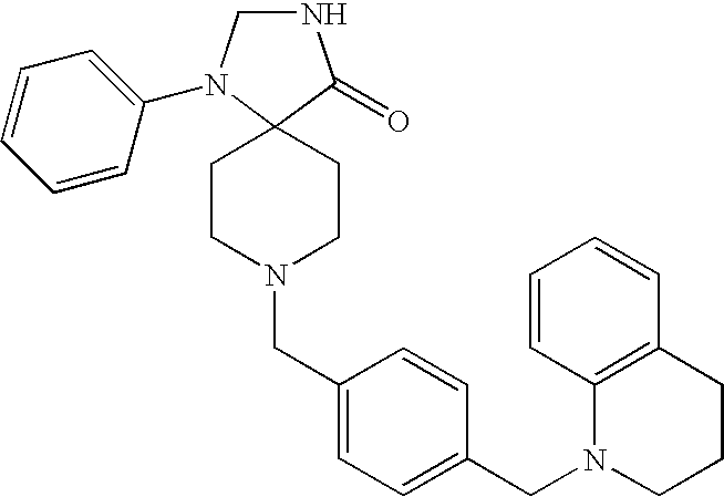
N1CN(C2=CC=CC=C2)C2(C1=O)CCN(CC1=CC=C(CN3CCCC4=C3C=CC=C4)C=C1)CC2
